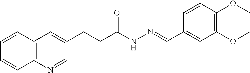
C1=CC2=C(C=C1)N=CC(CCC(NN=CC1=CC(OC)=C(OC)C=C1)=O)=C2
